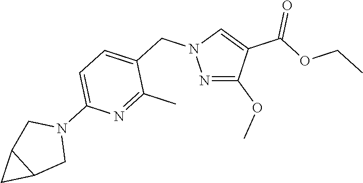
N1=C(OC)C(C(=O)OCC)=CN1CC1=CC=C(N2CC3C(C2)C3)N=C1C
